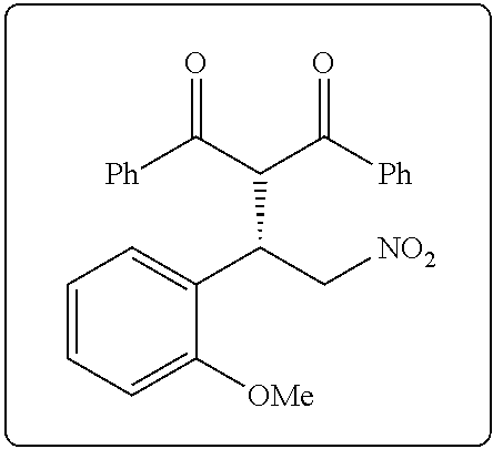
C1=CC=C([OMe])C(C(C[NO2])C(C([Ph])=O)C([Ph])=O)=C1
